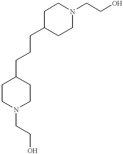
C1CN(CCO)CCC1CCCC1CCN(CCO)CC1
